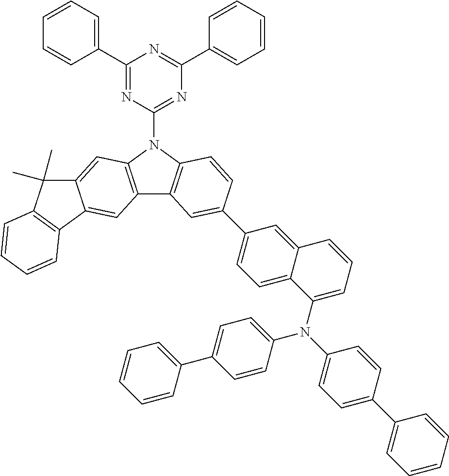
C1(C2=CC=CC=C2)=NC(N2C3=C(C4=C2C=C2C(=C4)C4=C(C2(C)C)C=CC=C4)C=C(C2=CC=C4C(=C2)C=CC=C4N(C2=CC=C(C4=CC=CC=C4)C=C2)C2=CC=C(C4=CC=CC=C4)C=C2)C=C3)=NC(C2=CC=CC=C2)=N1
